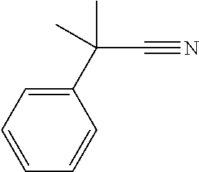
C1(C(C#N)(C)C)=CC=CC=C1
